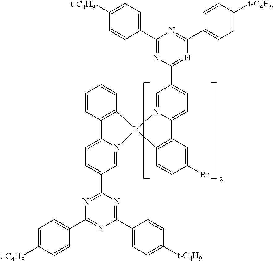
C1=C([t-C4H9])C=CC(C2=NC(C3=CC=C4N(=C3)[Ir]3(C5=C4C=C(Br)C=C5)N4=CC(C5=NC(C6=CC=C([t-C4H9])C=C6)=NC(C6=CC=C([t-C4H9])C=C6)=N5)=CC=C4C4=C3C=CC=C4)=NC(C3=CC=C([t-C4H9])C=C3)=N2)=C1
